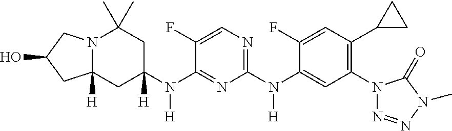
C1(F)=CN=C(N(C2=CC(N3N=NN(C)C3=O)=C(C3CC3)C=C2F)[H])N=C1N(C1([H])CC(C)(C)N2C([H])(C1)CC(O)C2)[H]
